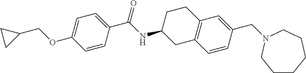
C1=C(OCC2CC2)C=CC(C(NC2CC3=C(CC2)C=C(CN2CCCCCC2)C=C3)=O)=C1
